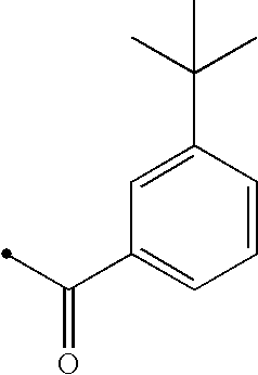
C1=CC(C(C)(C)C)=CC(C(=O)C)=C1
